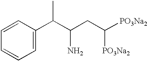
C(C(CC([PO3Na2])[PO3Na2])N)(C1=CC=CC=C1)C
